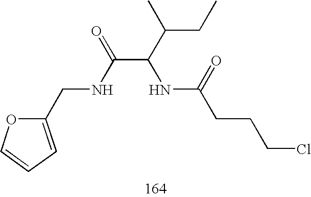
C1(CNC(C(C(CC)C)NC(CCCCl)=O)=O)=CC=CO1
